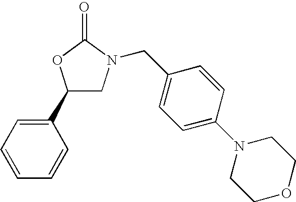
C1=CC=CC(C2CN(CC3=CC=C(N4CCOCC4)C=C3)C(=O)O2)=C1
